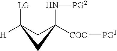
C1C([LG])([H])CC1(N[PG2])[COO][PG1]
